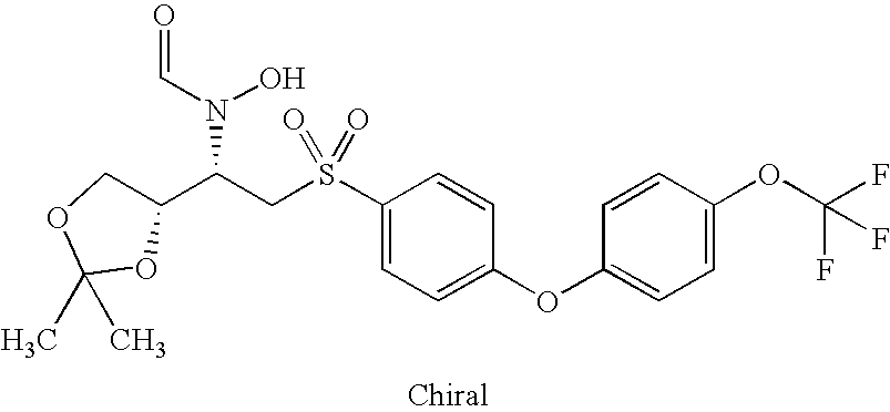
C1=C(OC2=CC=C(OC(F)(F)F)C=C2)C=CC(S(CC(C2COC(C)(C)O2)N(C=O)O)(=O)=O)=C1
